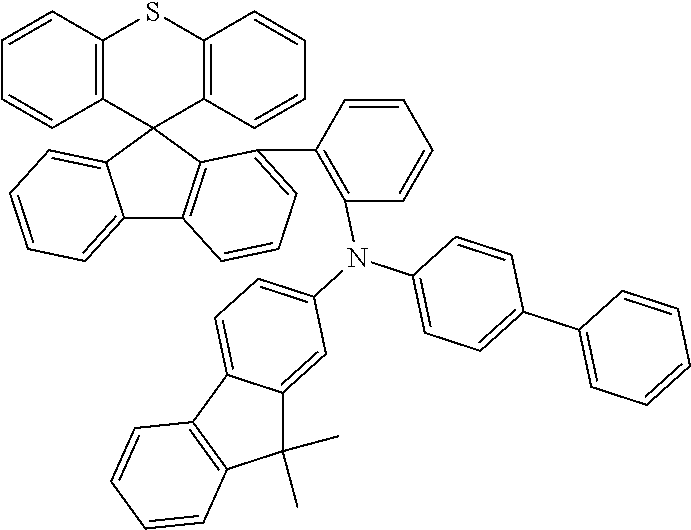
C1=CC2=C(C=C1)C1(C3=C(S2)C=CC=C3)C2=CC=CC=C2C2=C1C(C1=C(N(C3=CC=C4C(=C3)C(C)(C)C3=C4C=CC=C3)C3=CC=C(C4=CC=CC=C4)C=C3)C=CC=C1)=CC=C2
